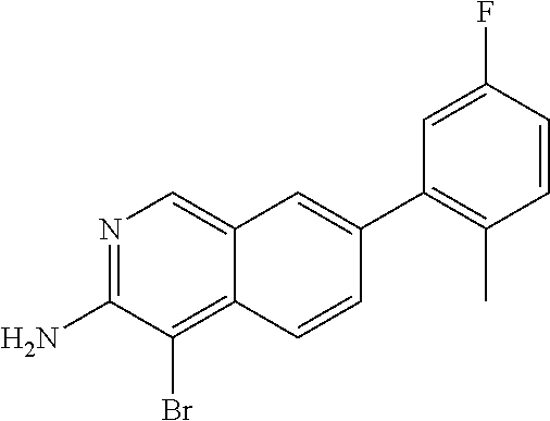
N1=C(N)C(Br)=C2C(=C1)C=C(C1=C(C)C=CC(F)=C1)C=C2
